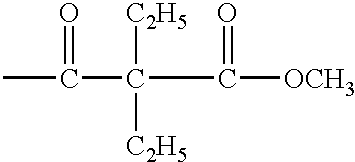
C(C(C([OCH3])=O)([C2H5])[C2H5])(C)=O
